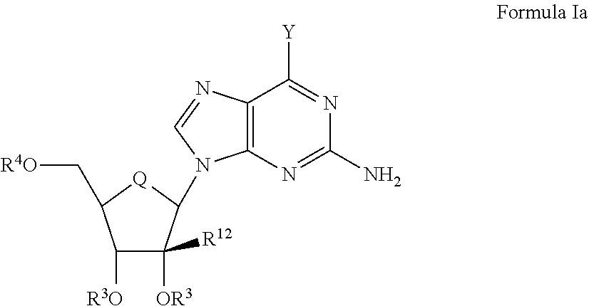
C1([R3O])C([OR3])([R12])C(N2C3=C(C([Y])=NC(N)=N3)N=C2)[Q]C1C[R4O]
